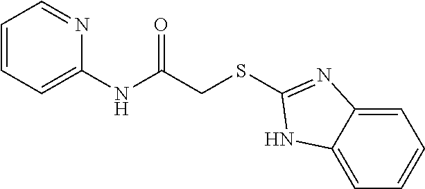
C1=CC=C(NC(CSC2=NC3=CC=CC=C3N2)=O)N=C1
